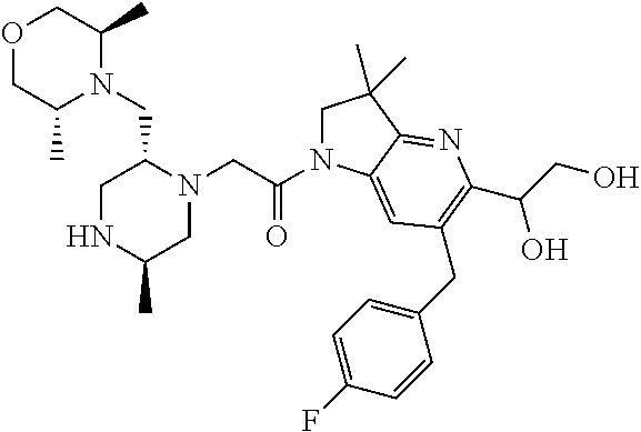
O1CC(C)N(CC2CNC(C)CN2CC(N2CC(C)(C)C3=NC(C(CO)O)=C(CC4=CC=C(F)C=C4)C=C23)=O)C(C)C1
